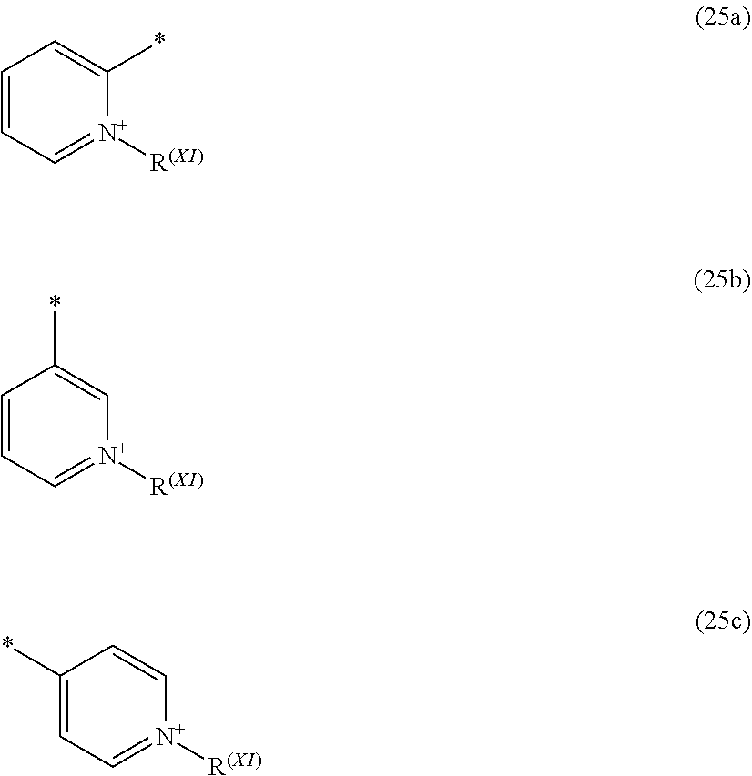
C1=CC=[N+]([R(XI)])C(*)=C1.C1=CC=[N+]([R(XI)])C=C1*.C1(*)=CC=[N+]([R(XI)])C=C1
